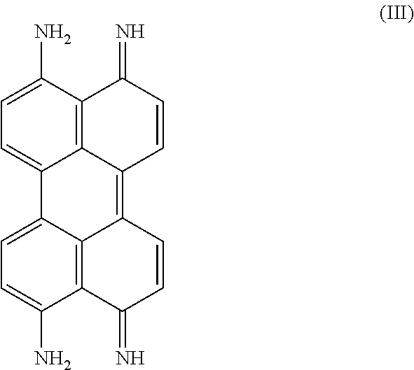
NC1=CC=C2C3=C1C(=N)C=CC3=C1C3=C(C(N)=CC=C23)C(=N)C=C1
